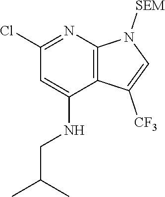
C1(NCC(C)C)=CC(Cl)=NC2=C1C([CF3])=CN2[SEM]
